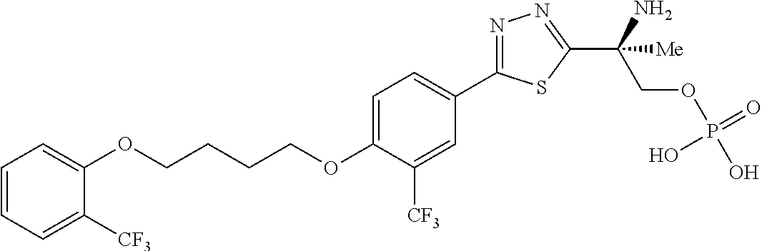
O(CCCCOC1=CC=C(C2=NN=C(C(COP(O)(=O)O)(N)[Me])S2)C=C1[CF3])C1=CC=CC=C1[CF3]
